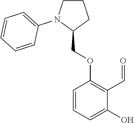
C(OC1=C(C=O)C(O)=CC=C1)C1N(C2=CC=CC=C2)CCC1
